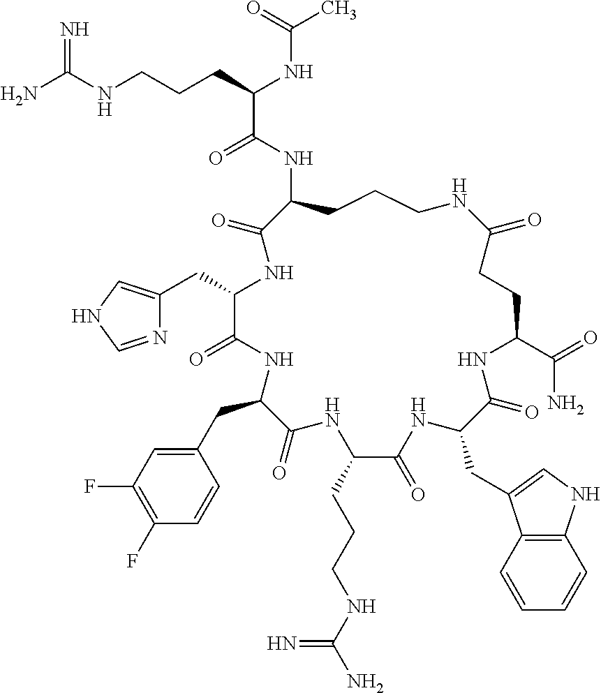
NC(NCCCC(NC(C)=O)C(=O)NC1CCCNC(=O)CCC(C(=O)N)NC(=O)C(CC2=CNC3=C2C=CC=C3)NC(=O)C(CCCNC(N)=N)NC(=O)C(CC2=CC(F)=C(F)C=C2)NC(=O)C(CC2=CNC=N2)NC1=O)=N
